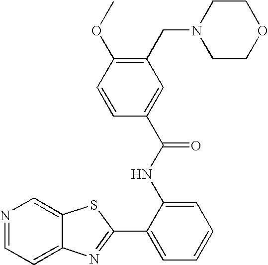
C12=CC=NC=C1SC(C1=CC=CC=C1NC(=O)C1=CC(CN3CCOCC3)=C(OC)C=C1)=N2
